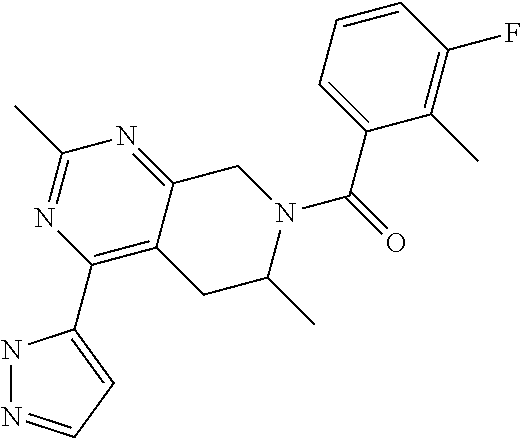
C1(C2=CC=NN2)=C2C(=NC(C)=N1)CN(C(C1=CC=CC(F)=C1C)=O)C(C)C2
